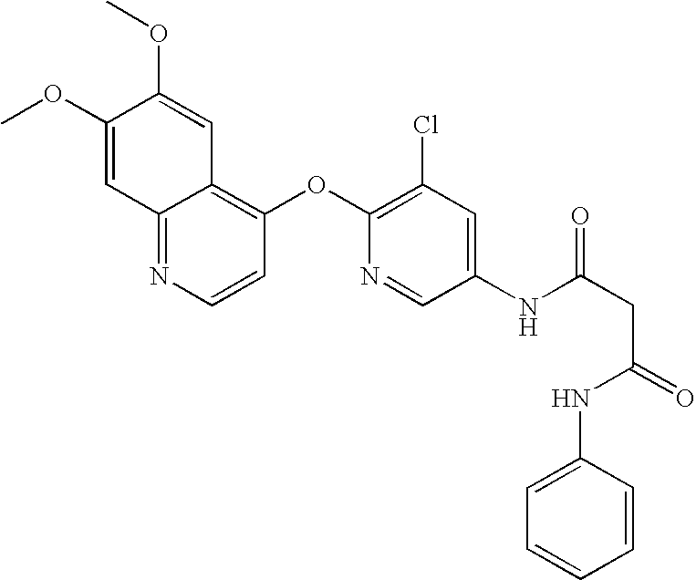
COC1=CC2=NC=CC(OC3=C(Cl)C=C(NC(CC(NC4=CC=CC=C4)=O)=O)C=N3)=C2C=C1OC
